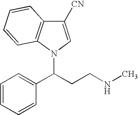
C1=CC=CC(C(CCNC)N2C3=C(C([CN])=C2)C=CC=C3)=C1
